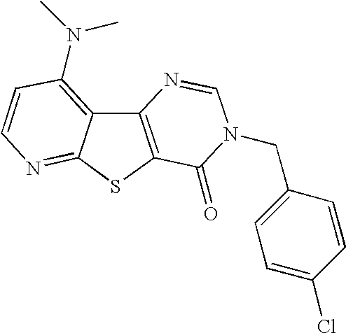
C12=C(SC3=NC=CC(N(C)C)=C13)C(=O)N(CC1=CC=C(Cl)C=C1)C=N2
